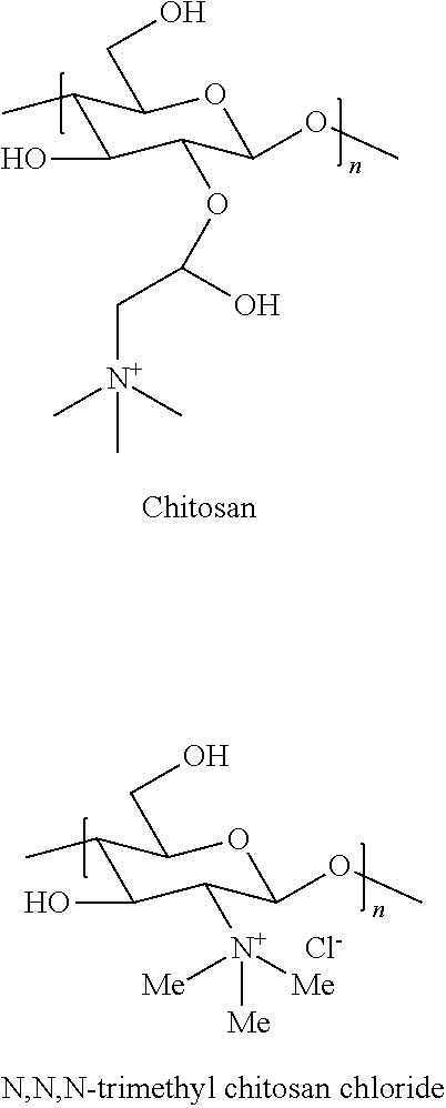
C1(C)C(O)C(OC(C[N+](C)(C)C)O)C(OC)OC1CO.C1(C)C(O)C([N+]([Me])([Me])[Me])C(OC)OC1CO.[Cl-]
